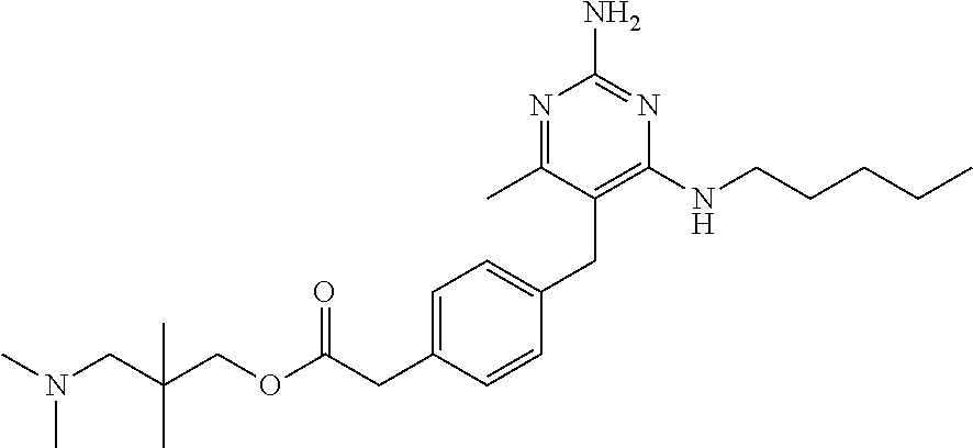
N1=C(C)C(CC2=CC=C(CC(OCC(CN(C)C)(C)C)=O)C=C2)=C(NCCCCC)N=C1N
